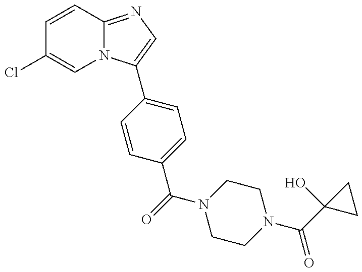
C1=CC2=NC=C(C3=CC=C(C(=O)N4CCN(C(C5(O)CC5)=O)CC4)C=C3)N2C=C1Cl
